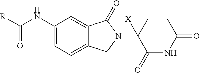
C1=C(NC([R])=O)C=C2C(=C1)CN(C1([X])C(=O)NC(=O)CC1)C2=O
